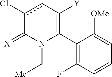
C1(C2=C([Y])cc(Cl)C(=[X])N2C[Me])=C(F)C=CC=C1[OMe]
